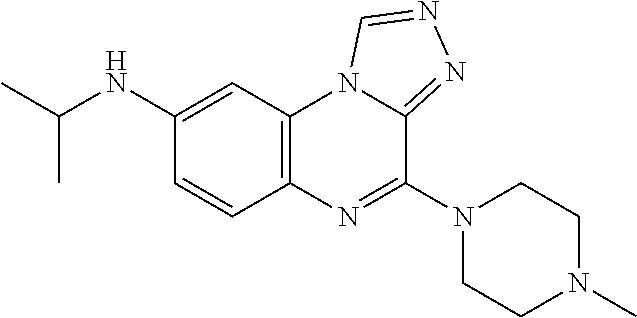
C12=C(N3C(=NN=C3)C(N3CCN(C)CC3)=N1)C=C(NC(C)C)C=C2
